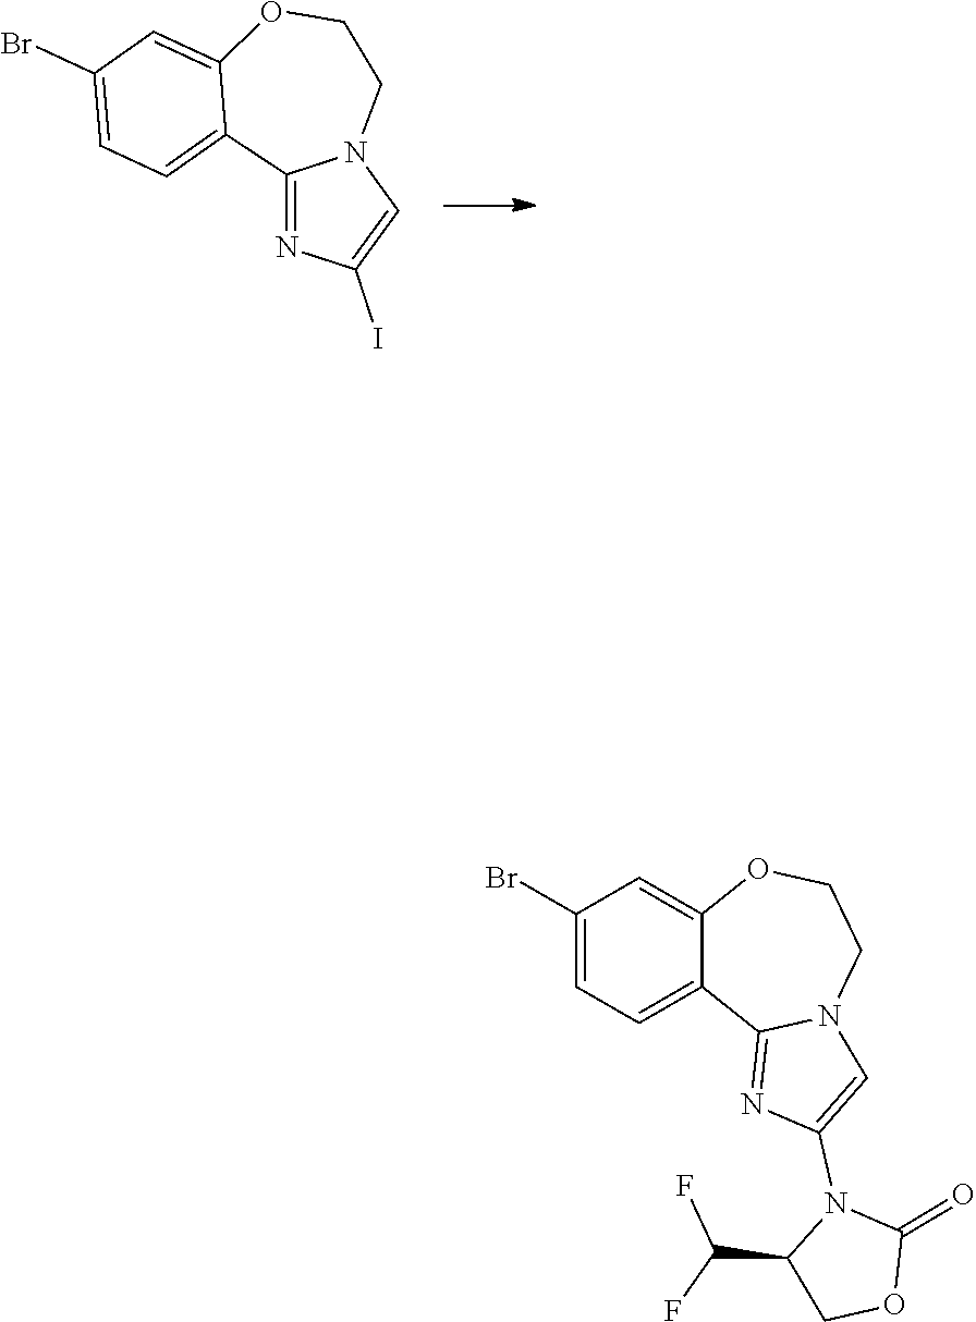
C12=NC(I)=CN1CCOC1=CC(Br)=CC=C21.C12=NC(N3C(C(F)F)COC3=O)=CN1CCOC1=CC(Br)=CC=C21
